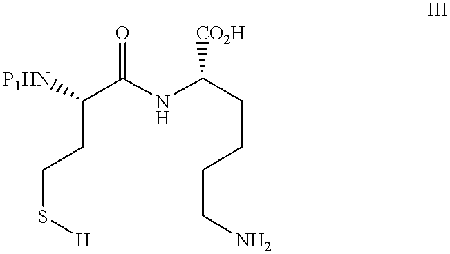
C(C(NC(CCCCN)[CO2H])=O)(CCS[H])[P1HN]
